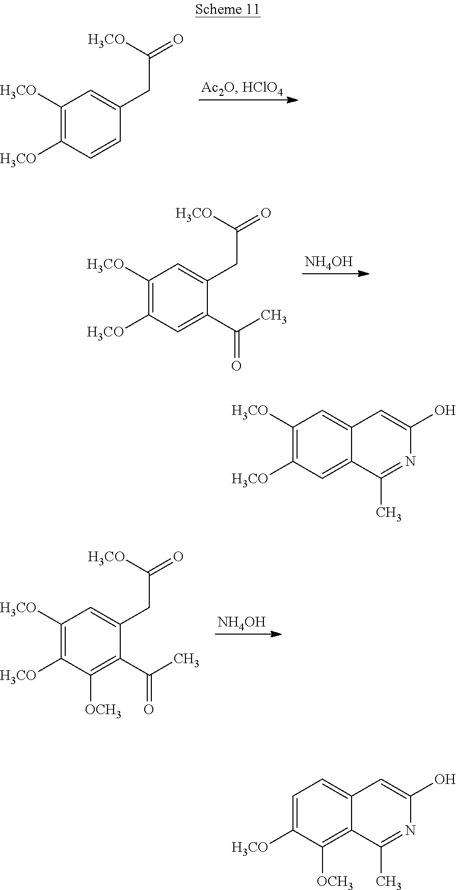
C1([H3CO])=C([H3CO])C=CC(CC(=O)[H3CO])=C1.C1([H3CO])=C([H3CO])C=C(C(C)=O)C(CC(=O)[H3CO])=C1.[NH4OH].[NH4OH].C1([H3CO])=C([H3CO])C([OCH3])=C(C(C)=O)C(CC(=O)[H3CO])=C1.C1([H3CO])=C([H3CO])C=C2C(=C1)C=C(O)N=C2C.C1=C([H3CO])C([OCH3])=C2C(=C1)C=C(O)N=C2C
